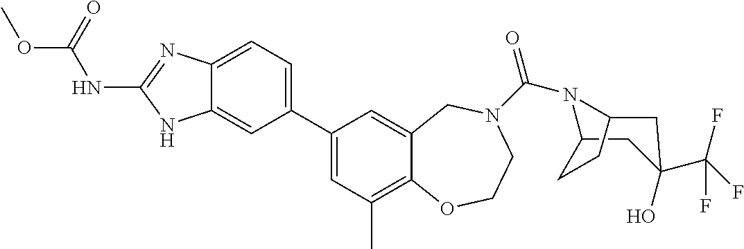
C12CC(C(F)(F)F)(O)CC(N1C(N1CCOC3=C(C)C=C(C4=CC=C5C(=C4)NC(NC(OC)=O)=N5)C=C3C1)=O)CC2
